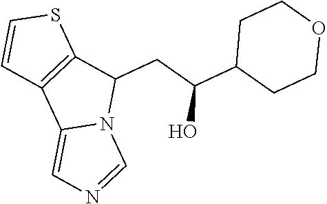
C1C(C(CC2C3=C(C4=CN=CN24)C=CS3)O)CCOC1
